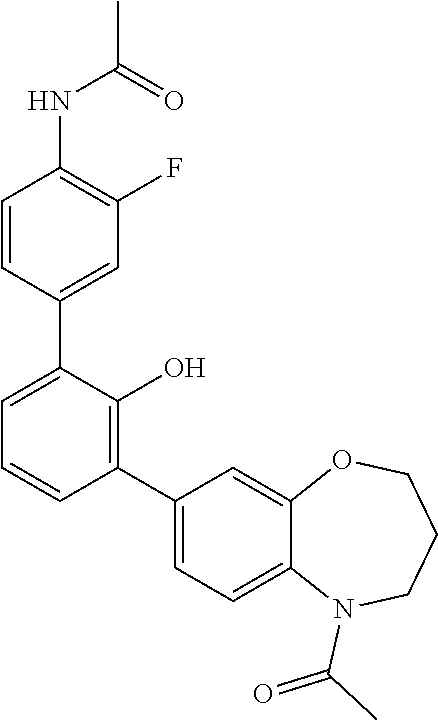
C1=CC(C2=CC=CC(C3=CC=C4C(=C3)OCCCN4C(=O)C)=C2O)=CC(F)=C1NC(C)=O
